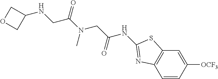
C1=CC2=C(C=C1[OCF3])SC(NC(CN(C(CNC1COC1)=O)C)=O)=N2
